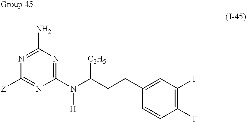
N1=C(N)N=C(N([H])C([C2H5])CCC2=CC(F)=C(F)C=C2)N=C1[Z]
